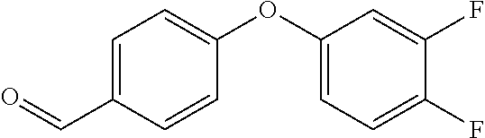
C1=C(C=O)C=CC(OC2=CC=C(F)C(F)=C2)=C1
